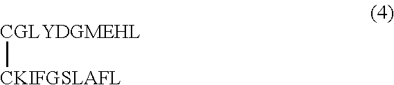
[CGLYDGMEHL][CKIFGSLAFL]
